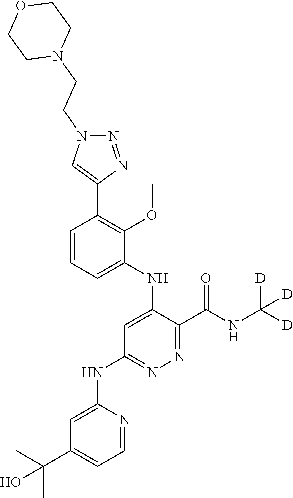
C1=C(NC2=CC(NC3=CC(C(C)(C)O)=CC=N3)=NN=C2C(NC([D])([D])[D])=O)C(OC)=C(C2=CN(CCN3CCOCC3)N=N2)C=C1
